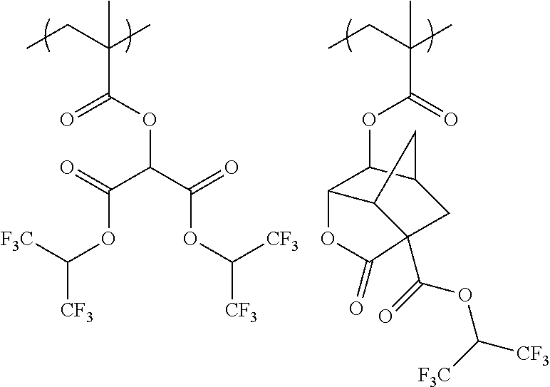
C(C(C)(C(OC1C2C3CC1CC3(C(=O)OC([CF3])[F3C])C(=O)O2)=O)C)C.C(C(C)(C(OC(C(OC([CF3])[CF3])=O)C(=O)OC([CF3])[F3C])=O)C)C
